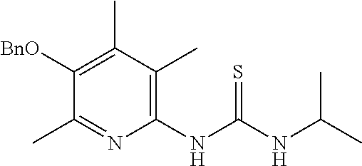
C1(NC(NC(C)C)=S)=C(C)C(C)=C([BnO])C(C)=N1
